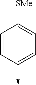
C1=CC(->C)=CC=C1[SMe]
